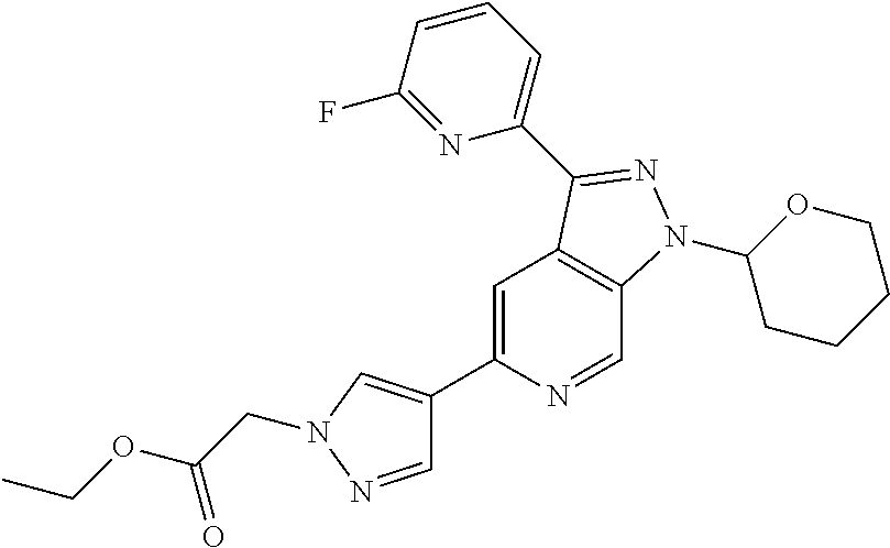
C1=C(C2=CN(CC(OCC)=O)N=C2)N=CC2=C1C(C1=CC=CC(F)=N1)=NN2C1CCCCO1
